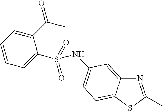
N1=C(C)SC2=CC=C(NS(C3=CC=CC=C3C(C)=O)(=O)=O)C=C12
